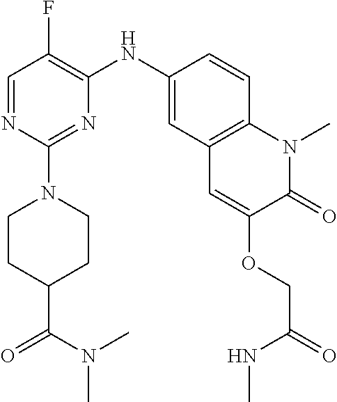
C1=NC(N2CCC(C(=O)N(C)C)CC2)=NC(NC2=CC3=C(C=C2)N(C)C(=O)C(OCC(NC)=O)=C3)=C1F
